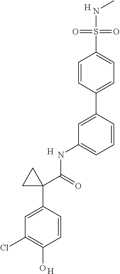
C1=CC(C2=CC(NC(=O)C3(C4=CC(Cl)=C(O)C=C4)CC3)=CC=C2)=CC=C1S(=O)(=O)NC.[H].[H].[H]
